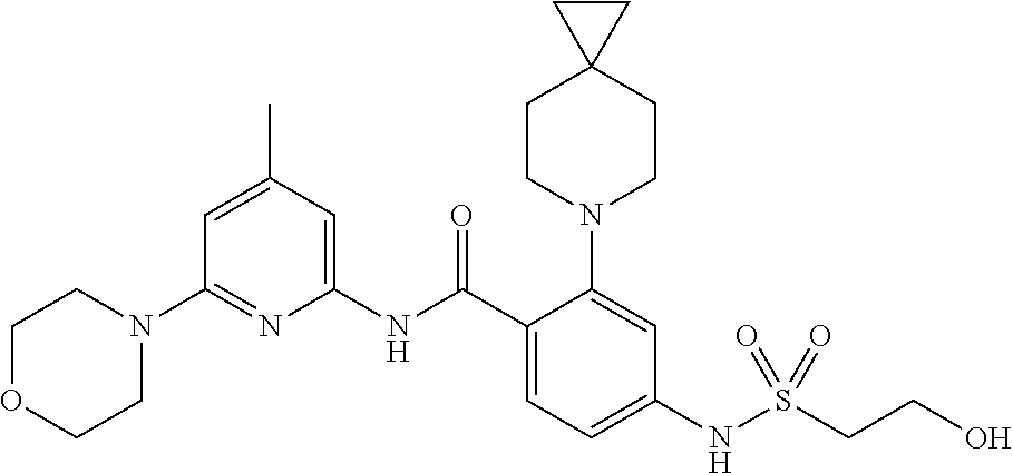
N1(C2=NC(NC(C3=CC=C(NS(CCO)(=O)=O)C=C3N3CCC4(CC3)CC4)=O)=CC(C)=C2)CCOCC1
